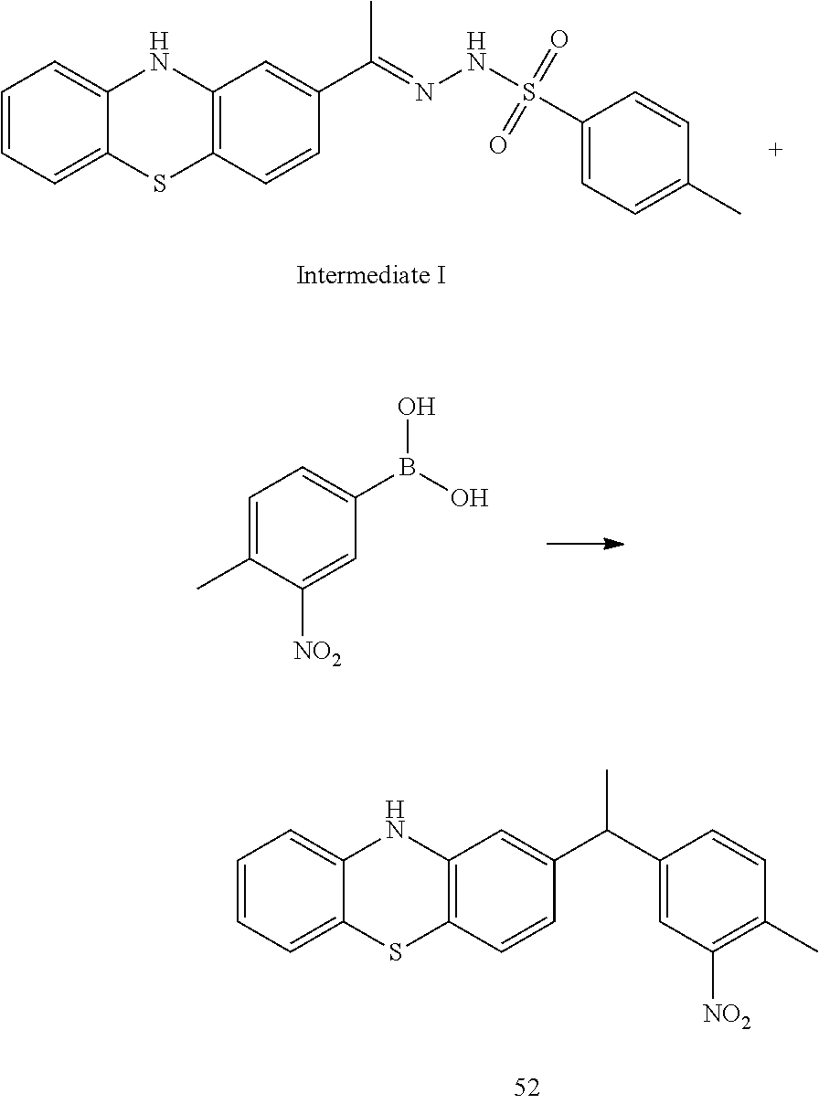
C1=CC=C2C(=C1)NC1=C(S2)C=CC(C(=NNS(=O)(=O)C2=CC=C(C)C=C2)C)=C1.C1=C(C)C([NO2])=CC(B(O)O)=C1.C1=CC=C2C(=C1)NC1=C(S2)C=CC(C(C2=CC([NO2])=C(C)C=C2)C)=C1
